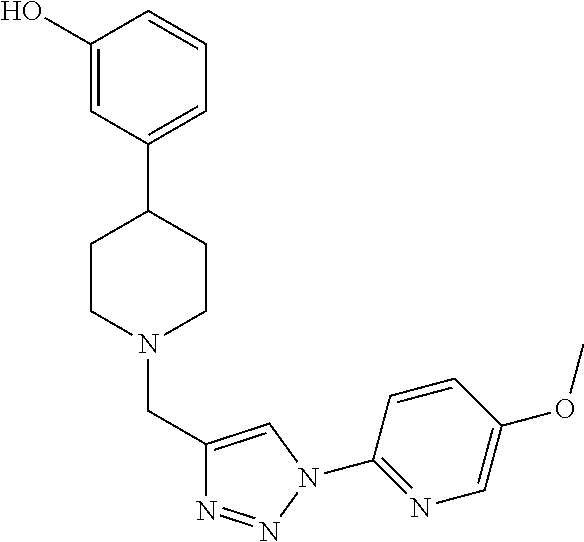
C1(O)=CC(C2CCN(CC3=CN(C4=NC=C(OC)C=C4)N=N3)CC2)=CC=C1
